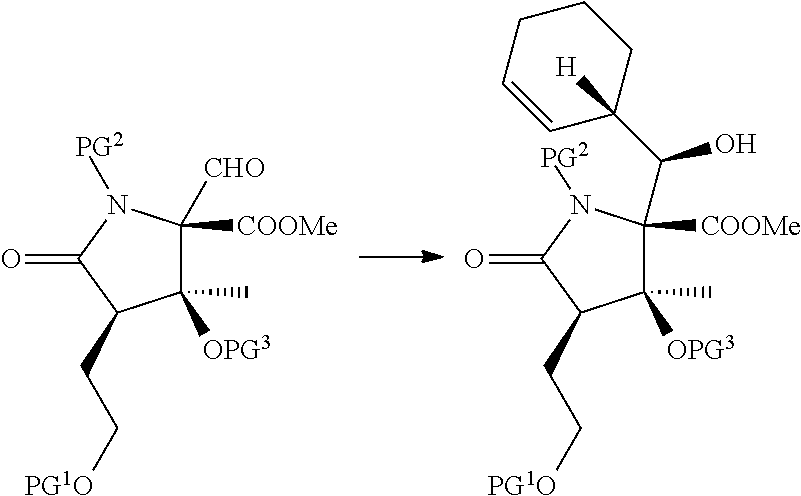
C1(C)([OPG3])C([CHO])([COOMe])N([PG2])C(=O)C1CC[PG1O].C1(C)([OPG3])C([COOMe])(C(O)C2([H])CCCC=C2)N([PG2])C(=O)C1CC[PG1O]
